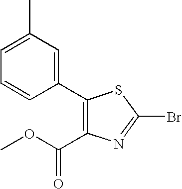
C1(C2=CC(C)=CC=C2)=C(C(OC)=O)N=C(Br)S1
